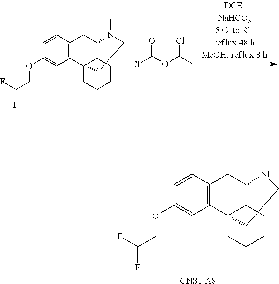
C1=CC2=C(C=C1OCC(F)F)C13C(C(C2)NCC1)CCCC3.[CNS1-A8].C1=CC2=C(C=C1OCC(F)F)C13C(C(C2)N(C)CC1)CCCC3.ClC(OC(C)Cl)=O
